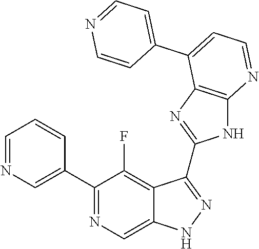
C1=NC=C(C2=NC=C3C(=C2F)C(C2=NC4=C(N2)N=CC=C4C2=CC=NC=C2)=NN3)C=C1
